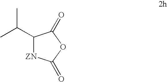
C(C1[ZN]C(=O)OC1=O)(C)C
